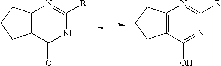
C12=C(C(=O)NC([R])=N1)CCC2.C12=C(C(O)=NC([R])=N1)CCC2
